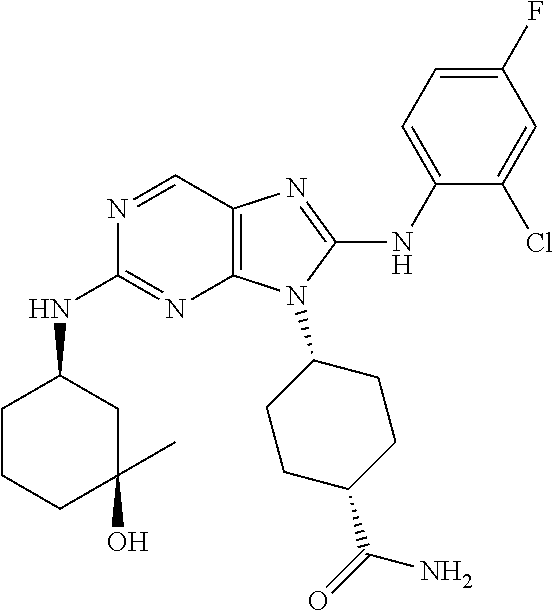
N1=CC2=C(N=C1NC1CCCC(O)(C)C1)N(C1CCC(C(=O)N)CC1)C(NC1=CC=C(F)C=C1Cl)=N2
